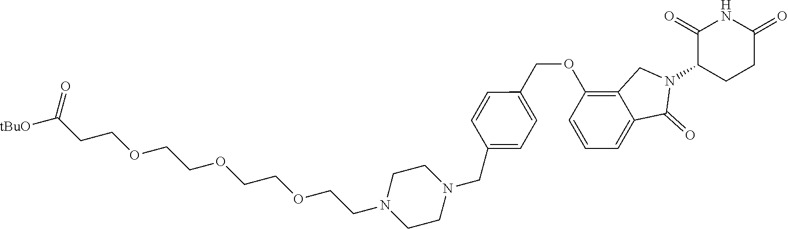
[tBuO]C(CCOCCOCCOCCN1CCN(CC2=CC=C(COC3=C4C(=CC=C3)C(=O)N(C3CCC(=O)NC3=O)C4)C=C2)CC1)=O
